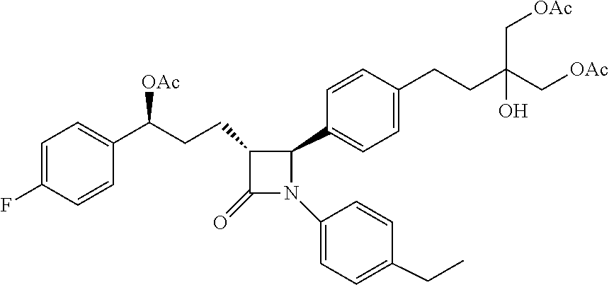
C1(CCC(C2=CC=C(F)C=C2)[OAc])C(=O)N(C2=CC=C(CC)C=C2)C1C1=CC=C(CCC(C[OAc])(O)C[OAc])C=C1
